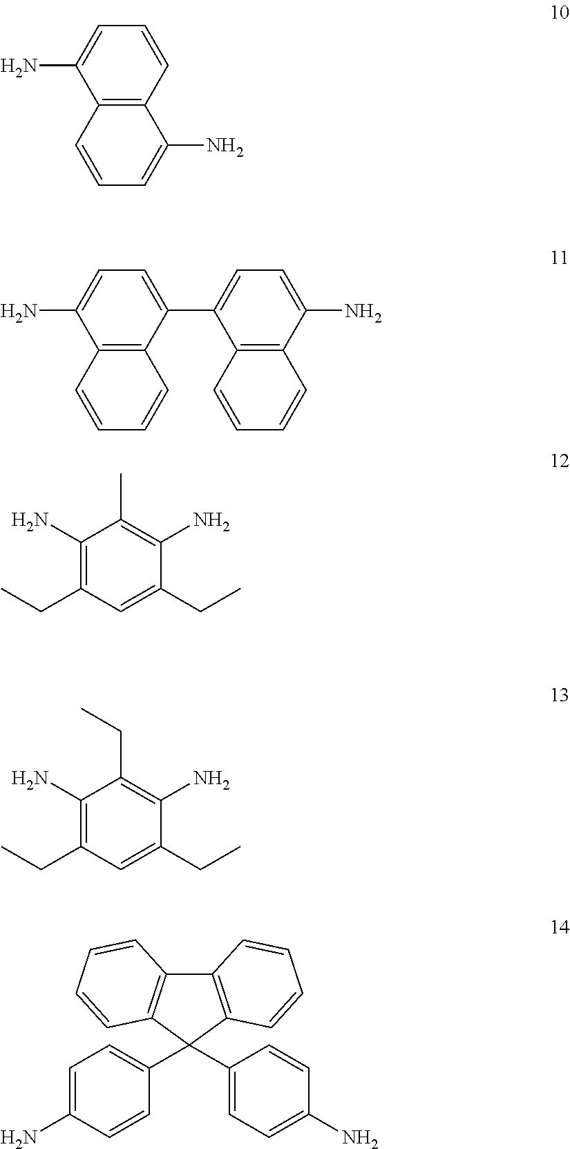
C12=C(C=CC=C1N)C(N)=CC=C2.C12=C(C(C3=CC=C(N)C4=C3C=CC=C4)=CC=C1N)C=CC=C2.C1(N)=C(CC)C=C(CC)C(N)=C1C.C1(N)=C(CC)C=C(CC)C(N)=C1CC.C12=C(C(C3=CC=C(N)C=C3)(C3=CC=C(N)C=C3)C3=C1C=CC=C3)C=CC=C2
